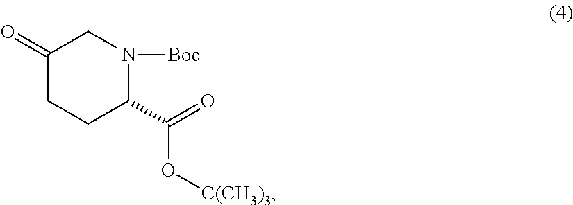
C1(=O)CCC(C(=O)O[C(CH3)3])N([Boc])C1
